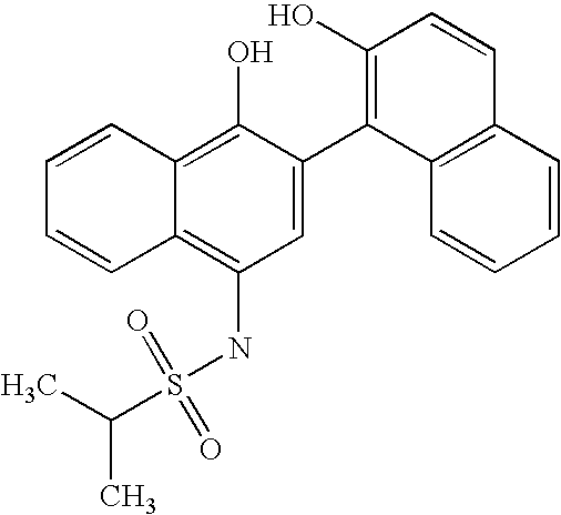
S(NC1=C2C(=C(O)C(C3=C(O)C=CC4=C3C=CC=C4)=C1)C=CC=C2)(=O)(=O)C(C)C
